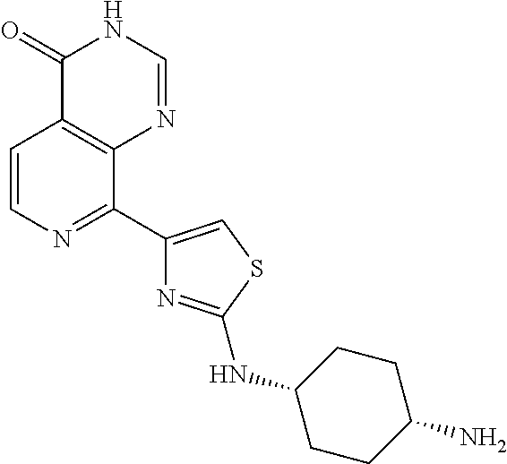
C1=CN=C(C2=CSC(NC3CCC(N)CC3)=N2)C2=C1C(=O)NC=N2
